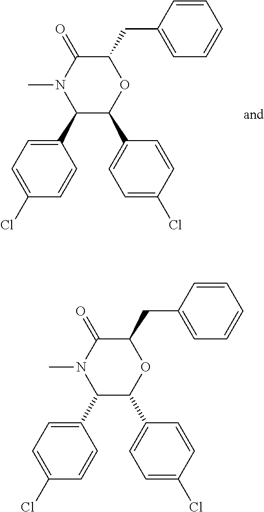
C1(C2=CC=C(Cl)C=C2)C(C2=CC=C(Cl)C=C2)OC(CC2=CC=CC=C2)C(=O)N1C.C1(C2C(C3=CC=C(Cl)C=C3)OC(CC3=CC=CC=C3)C(=O)N2C)=CC=C(Cl)C=C1
